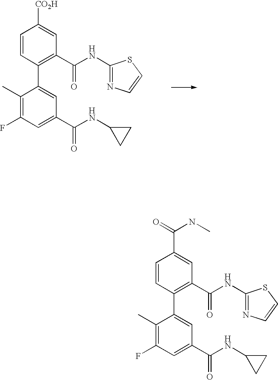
C1(C)=C(F)C=C(C(=O)NC2CC2)C=C1C1=C(C(NC2=NC=CS2)=O)C=C([CO2H])C=C1.C1(C)=C(F)C=C(C(=O)NC2CC2)C=C1C1=C(C(NC2=NC=CS2)=O)C=C(C(=O)NC)C=C1
